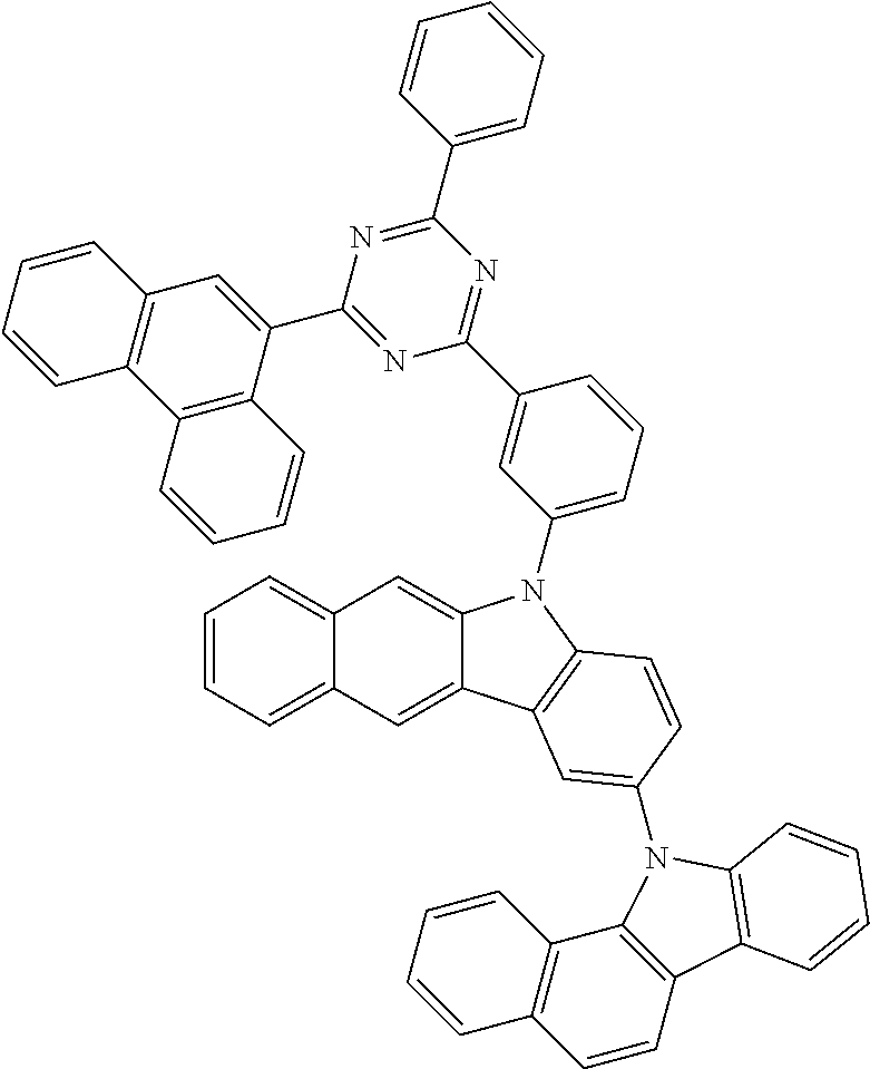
C1=CC=C2C(=C1)C=C1C(=C2)C2=C(C=CC(N3C4=C(C=CC5=C4C=CC=C5)C4=C3C=CC=C4)=C2)N1C1=CC=CC(C2=NC(C3=CC=CC=C3)=NC(C3=CC4=C(C5=C3C=CC=C5)C=CC=C4)=N2)=C1
